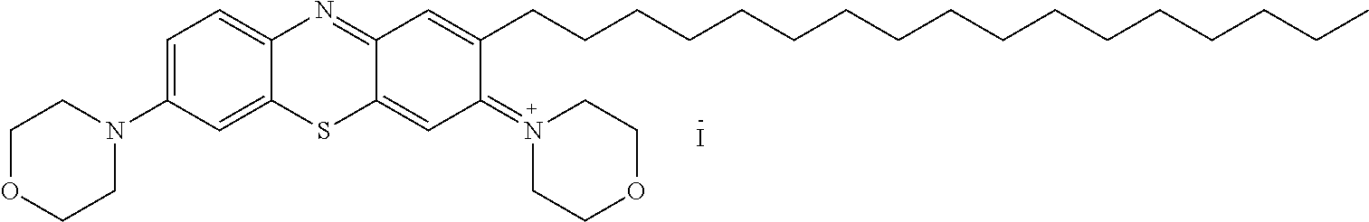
C1(N2CCOCC2)=CC=C2C(=C1)SC1=CC(=N3CCOCC3)C(CCCCCCCCCCCCCCCCC)=CC1=N2.I
